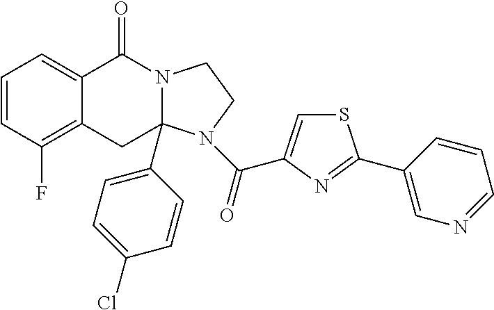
C1=CC(F)=C2C(=C1)C(=O)N1C(C3=CC=C(Cl)C=C3)(C2)N(C(=O)C2=CSC(C3=CN=CC=C3)=N2)CC1
